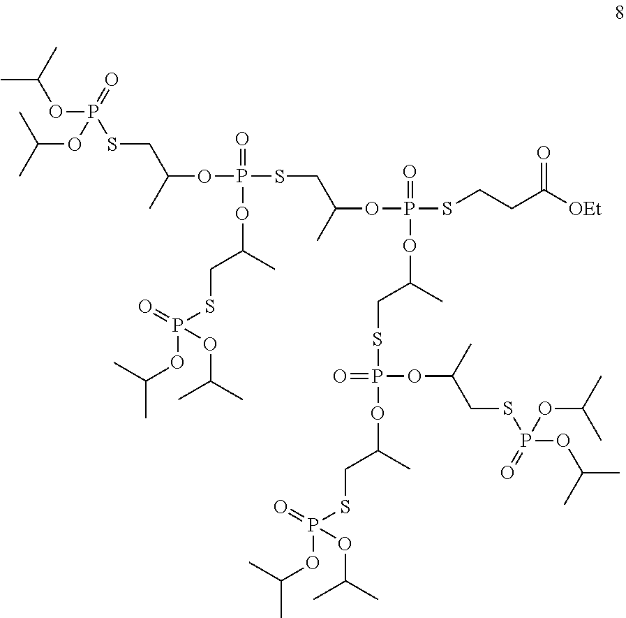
CC(OP(=O)(OC(C)C)SCC(OP(SCC(OP(SCCC([OEt])=O)(=O)OC(C)CSP(=O)(OC(C)CSP(=O)(OC(C)C)OC(C)C)OC(CSP(OC(C)C)(=O)OC(C)C)C)C)(=O)OC(CSP(=O)(OC(C)C)OC(C)C)C)C)C
